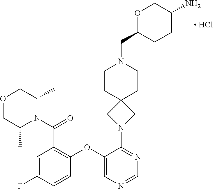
C1=C(F)C=CC(OC2=CN=CN=C2N2CC3(C2)CCN(CC2CCC(N)CO2)CC3)=C1C(N1C(C)COCC1C)=O.[ HCl]
